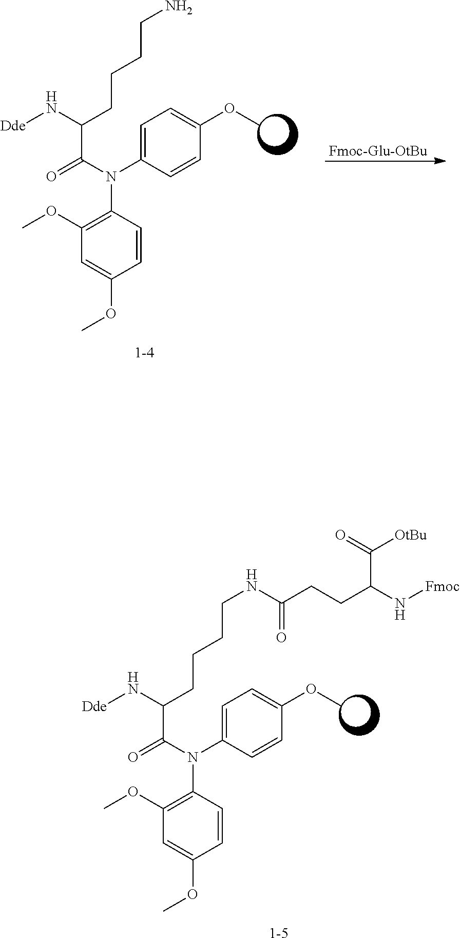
C1(N(C2=CC=C(OC)C=C2)C(=O)C(N[Dde])CCCCNC(CCC(N[Fmoc])C([OtBu])=O)=O)=C(OC)C=C(OC)C=C1.[1-5].C1(N(C2=CC=C(OC)C=C2)C(=O)C(N[Dde])CCCCN)=C(OC)C=C(OC)C=C1.[1-4].[Fmoc-Glu-OtBu]
